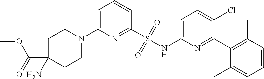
C1=C(N2CCC(C(=O)OC)(N)CC2)N=C(S(NC2=CC=C(Cl)C(C3=C(C)C=CC=C3C)=N2)(=O)=O)C=C1
